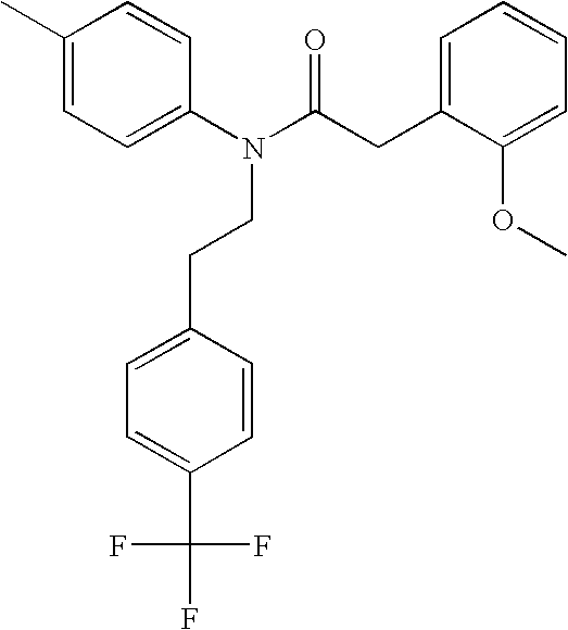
N(CCC1=CC=C(C(F)(F)F)C=C1)(C(=O)CC1=CC=CC=C1OC)C1=CC=C(C)C=C1
